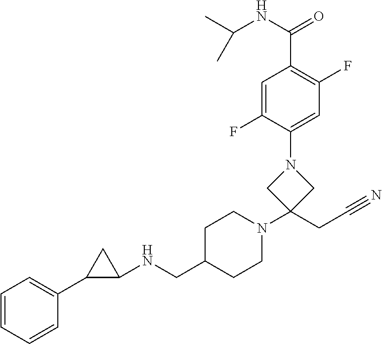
C1(NCC2CCN(C3(CC#N)CN(C4=CC(F)=C(C(NC(C)C)=O)C=C4F)C3)CC2)CC1C1=CC=CC=C1
